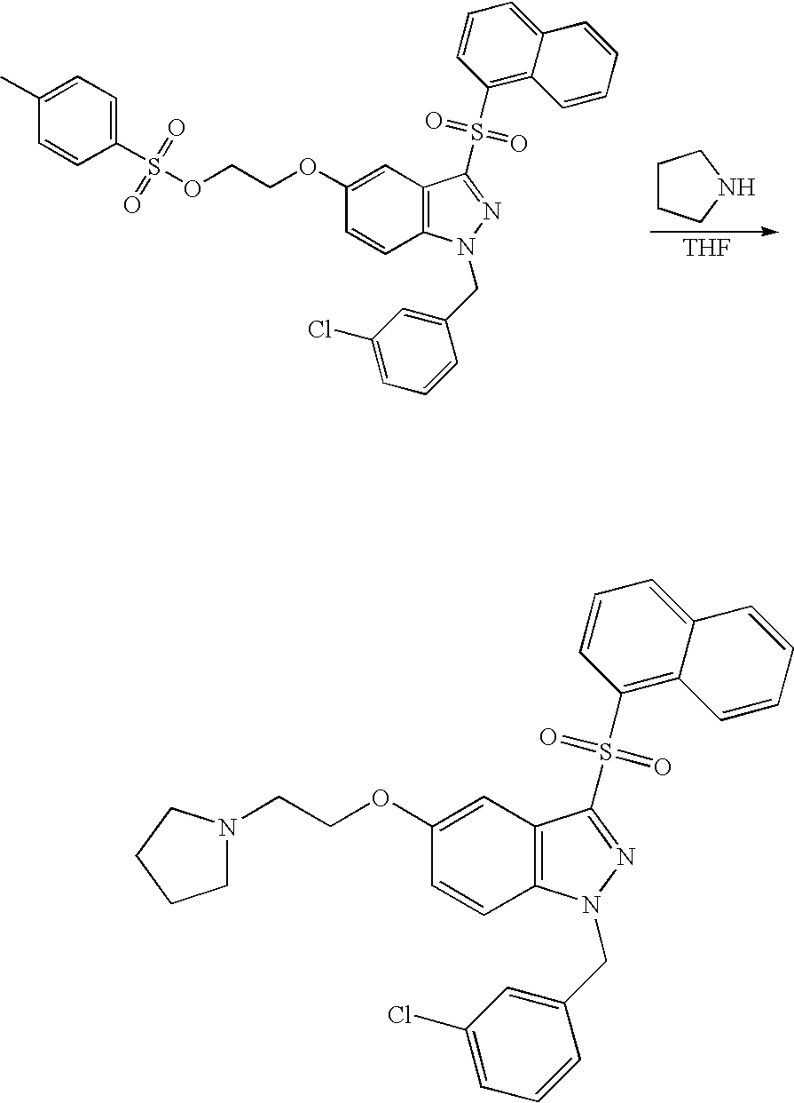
[THF].C1=CC(S(OCCOC2=CC3=C(C=C2)N(CC2=CC(Cl)=CC=C2)N=C3S(C2=C3C(=CC=C2)C=CC=C3)(=O)=O)(=O)=O)=CC=C1C.C1CCNC1.C(COC1=CC2=C(C=C1)N(CC1=CC(Cl)=CC=C1)N=C2S(C1=C2C(=CC=C1)C=CC=C2)(=O)=O)N1CCCC1
